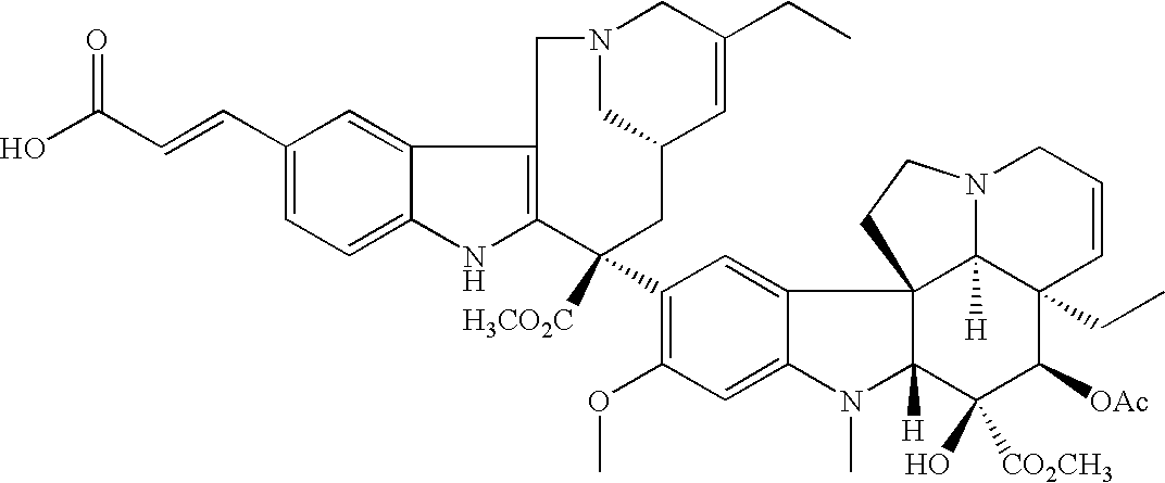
C1(C=CC(O)=O)=CC=C2C(=C1)C1=C(N2)C([H3CO2C])(C2=C(OC)C=C3C(=C2)C24C([H])(N3C)C(O)([CO2CH3])C([OAc])C3(CC)C2([H])N(CC=C3)CC4)CC2C=C(CC)CN(C2)C1
